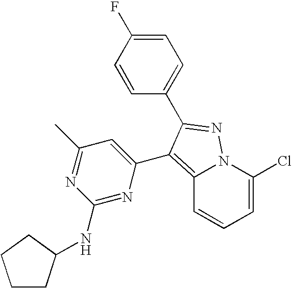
C12=C(C3=CC(C)=NC(NC4CCCC4)=N3)C(C3=CC=C(F)C=C3)=NN1C(Cl)=CC=C2
